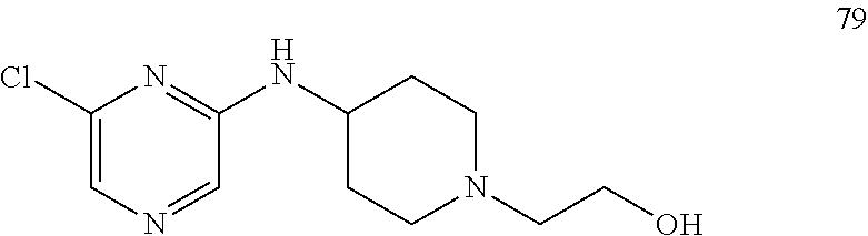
C1(Cl)=CN=CC(NC2CCN(CCO)CC2)=N1
